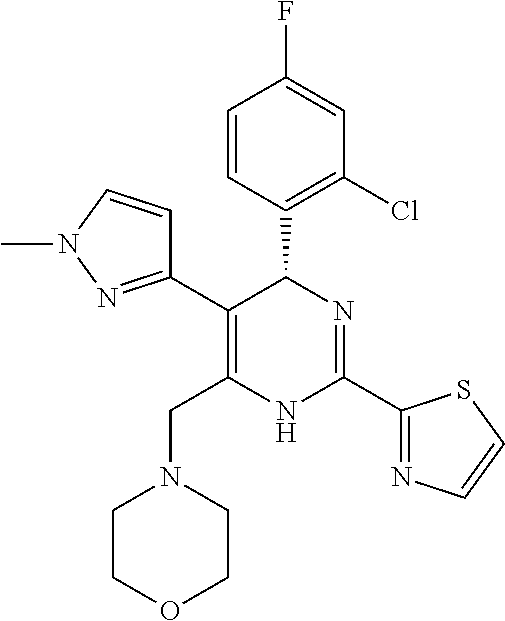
C1=CC(C2C(C3=NN(C)C=C3)=C(CN3CCOCC3)NC(C3=NC=CS3)=N2)=C(Cl)C=C1F
